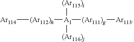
[Ar114][(Ar112)h][A1]([(Ar115)i])([(Ar116)j])[(Ar111)g][Ar113]
